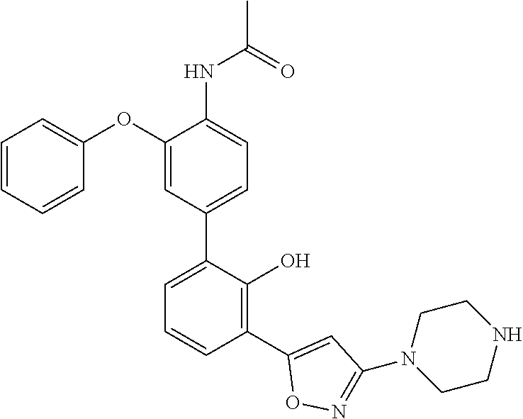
C1(NC(C)=O)=CC=C(C2=CC=CC(C3=CC(N4CCNCC4)=NO3)=C2O)C=C1OC1=CC=CC=C1
